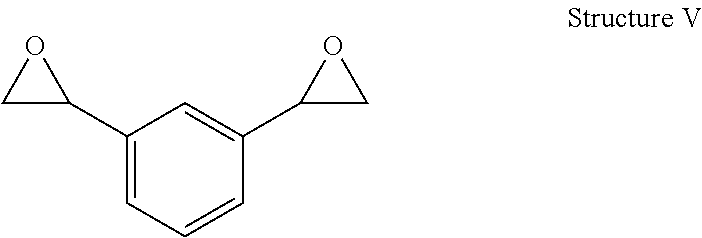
C1(C2CO2)=CC=CC(C2CO2)=C1
